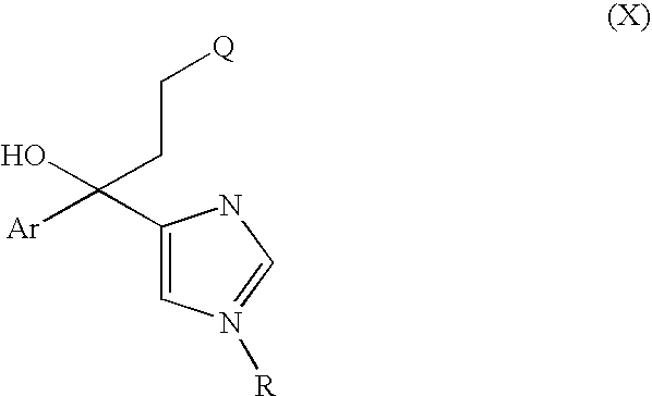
[Ar]C(C1=CN([R])=CN1)(CC[Q])O
